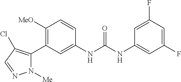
C1([MeO])=C(C2=C(Cl)C=NN2[Me])C=C(NC(NC2=CC(F)=CC(F)=C2)=O)C=C1
